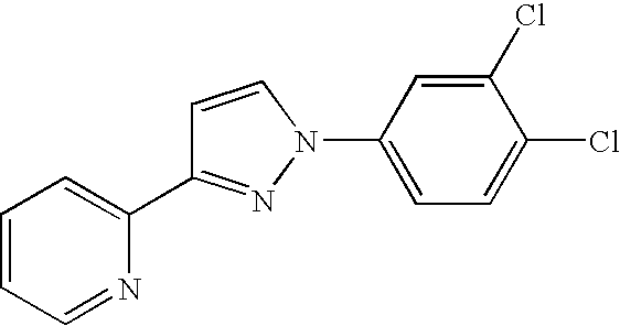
C1(C2=CC=CC=N2)=NN(C2=CC=C(Cl)C(Cl)=C2)C=C1
